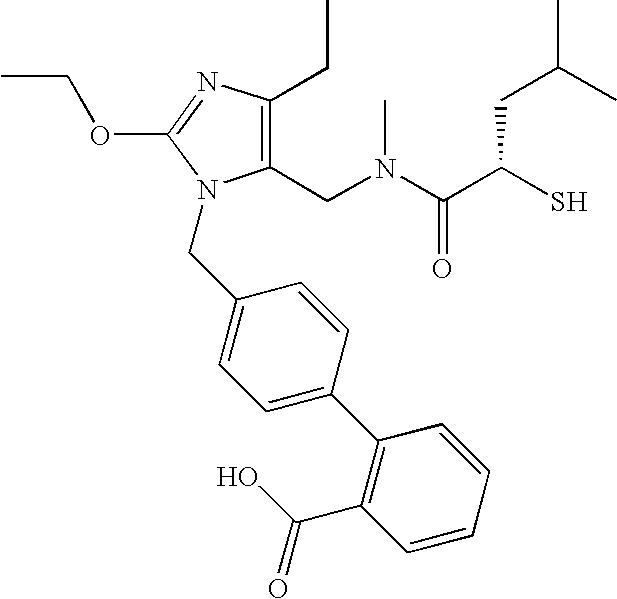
CCOC1=NC(CC)=C(CN(C(C(S)CC(C)C)=O)C)N1CC1=CC=C(C2=C(C(O)=O)C=CC=C2)C=C1
